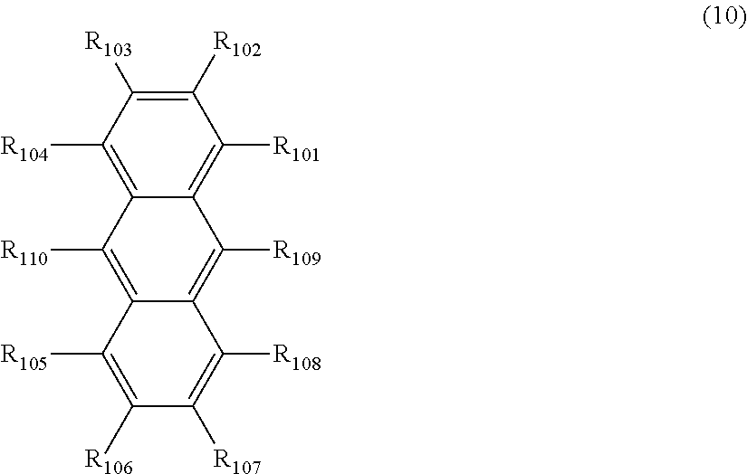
[R106]C1=C([R105])C2=C([R110])C3=C([R104])C([R103])=C([R102])C([R101])=C3C([R109])=C2C([R108])=C1[R107]
